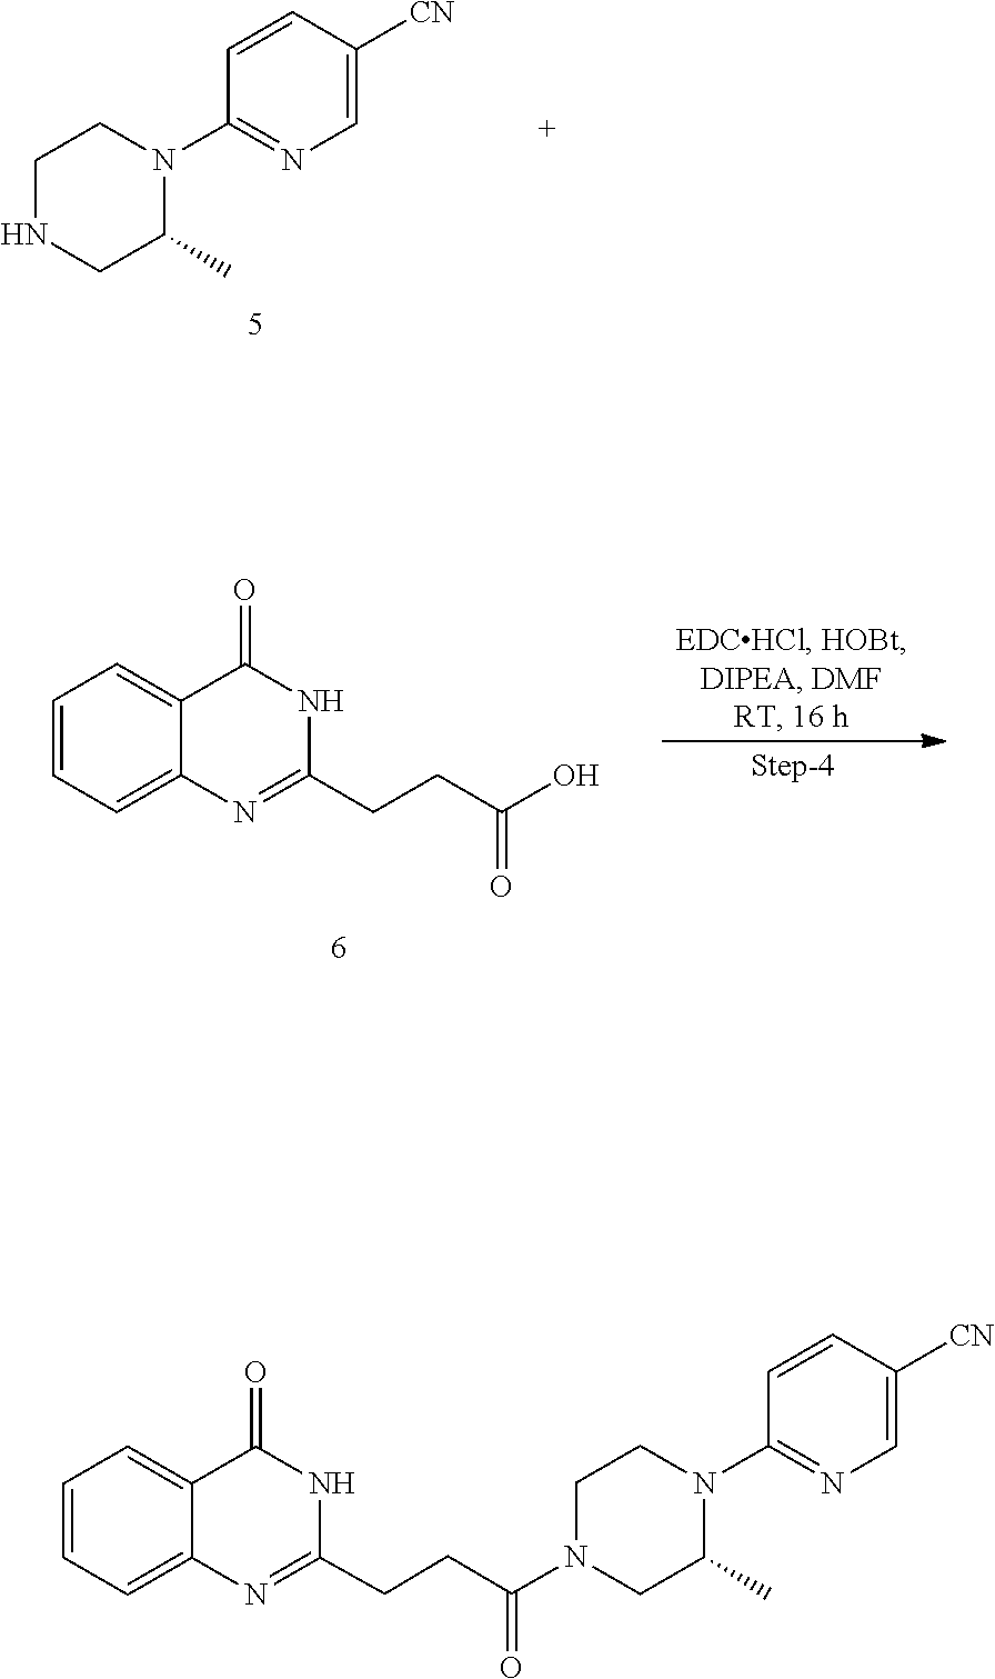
C1NCC(C)N(C2=NC=C([CN])C=C2)C1.C1=CC=C2C(=C1)C(=O)NC(CCC(O)=O)=N2.C(C(=O)N1CCN(C2=NC=C([CN])C=C2)C(C)C1)CC1=NC2=CC=CC=C2C(=O)N1
